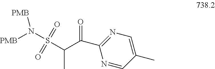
C(C)(S(N([PMB])[PMB])(=O)=O)C(=O)C1=NC=C(C)C=N1
